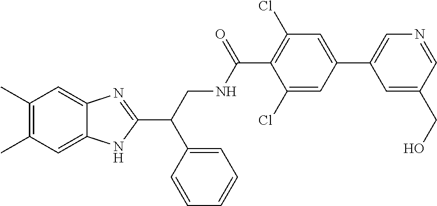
C1(C)=C(C)C=C2C(=C1)N=C(C(CNC(C1=C(Cl)C=C(C3=CN=CC(CO)=C3)C=C1Cl)=O)C1=CC=CC=C1)N2
